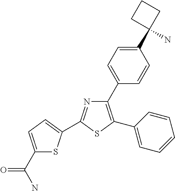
C1(C2=CC=C(C3(N)CCC3)C=C2)=C(C2=CC=CC=C2)SC(C2=CC=C(C(N)=O)S2)=N1
